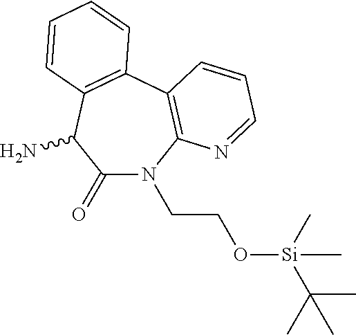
C1(=O)N(CCO[Si](C(C)(C)C)(C)C)C2=C(C3=C(C1N)C=CC=C3)C=CC=N2
